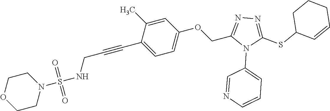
C1=C(C)C(C#CCNS(N2CCOCC2)(=O)=O)=CC=C1OCC1=NN=C(SC2C=CCCC2)N1C1=CC=CN=C1
